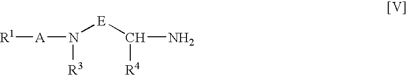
N([E]C([R4])N)([R3])[A][R1]
